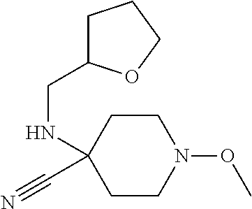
C1CN(OC)CCC1(NCC1CCCO1)C#N
